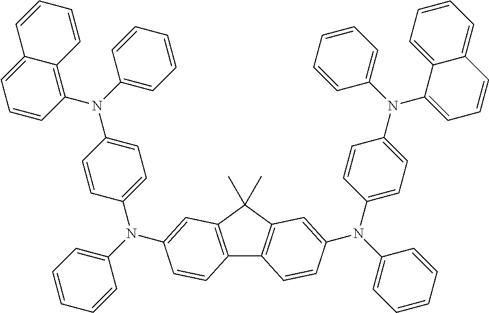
C12=C(C(C)(C)C3=C1C=CC(N(C1=CC=C(N(C4=CC=CC=C4)C4=CC=CC5=CC=CC=C45)C=C1)C1=CC=CC=C1)=C3)C=C(N(C1=CC=C(N(C3=CC=CC=C3)C3=C4C(=CC=C3)C=CC=C4)C=C1)C1=CC=CC=C1)C=C2
